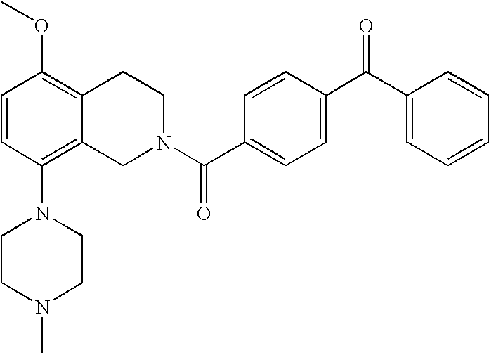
O(C1=C2C(=C(N3CCN(C)CC3)C=C1)CN(C(C1=CC=C(C(C3=CC=CC=C3)=O)C=C1)=O)CC2)C
